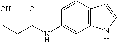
C12=C(C=CC(NC(CCO)=O)=C1)C=CN2
